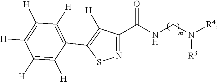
N1=C(C(NCN([R4])[R3])=O)C([H])=C(C2=C([H])C([H])=C([H])C([H])=C2[H])S1
